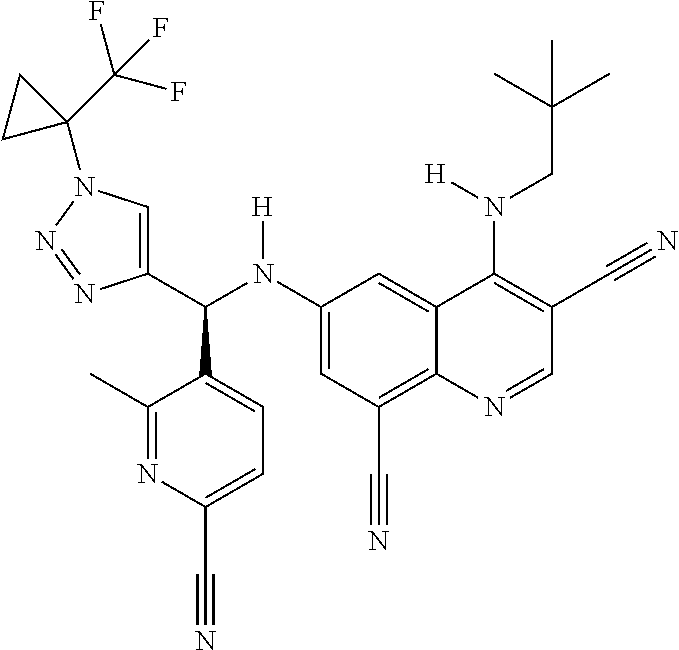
C1(N(C(C2=CN(C3(C(F)(F)F)CC3)N=N2)C2=CC=C(C#N)N=C2C)[H])=CC(C#N)=C2C(=C1)C(N(CC(C)(C)C)[H])=C(C#N)C=N2
